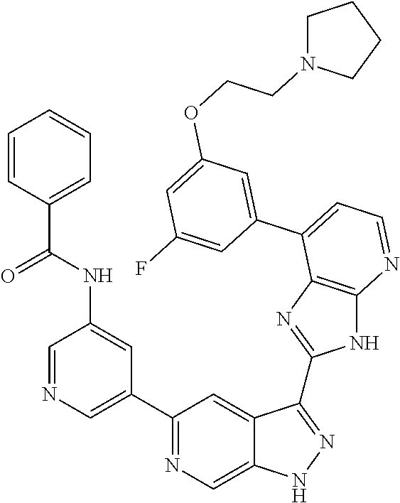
C1(C2=NC=C3C(=C2)C(C2=NC4=C(N2)N=CC=C4C2=CC(OCCN4CCCC4)=CC(F)=C2)=NN3)=CN=CC(NC(C2=CC=CC=C2)=O)=C1
